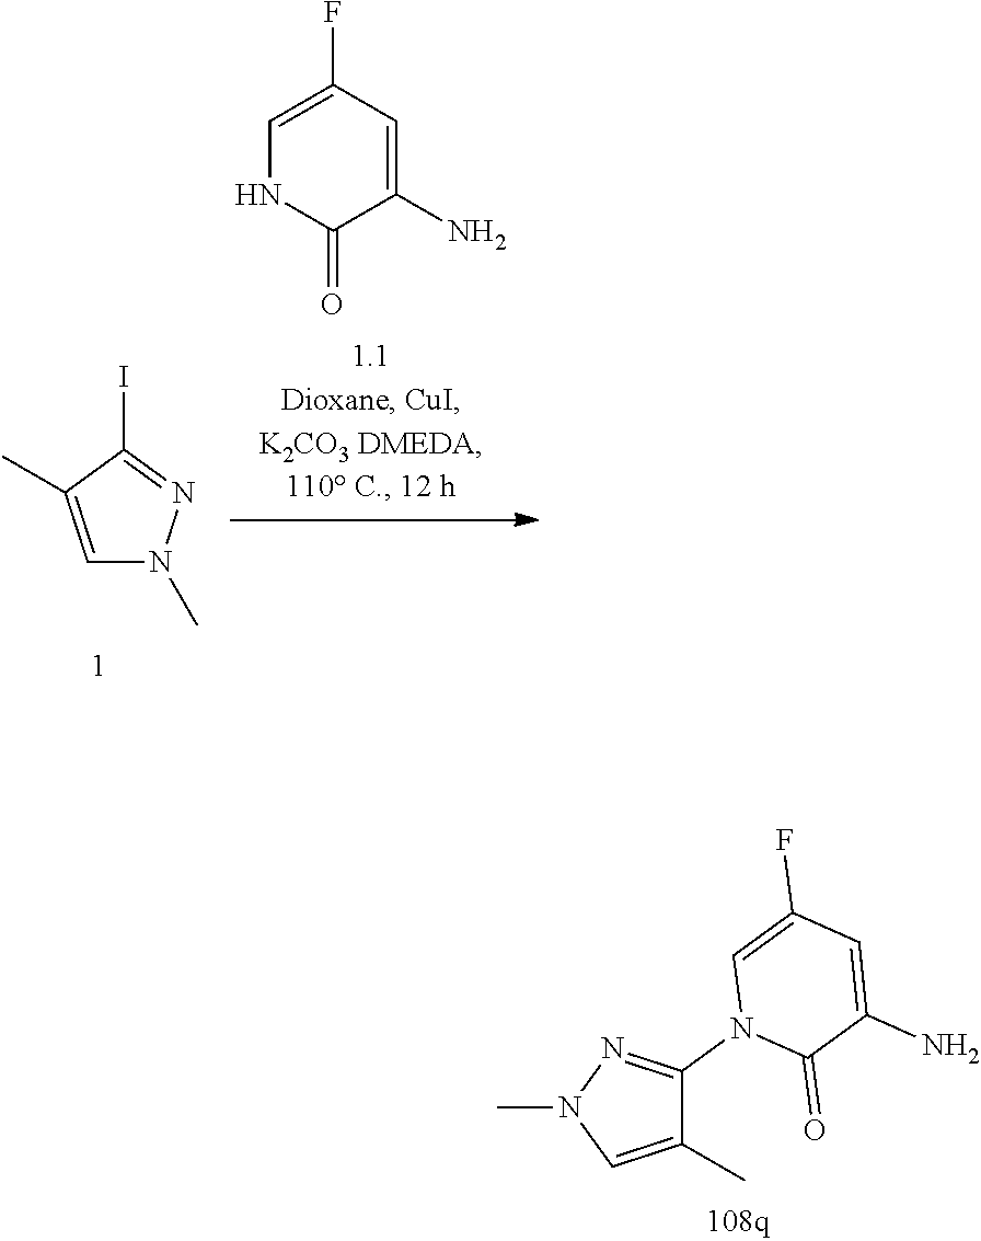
C1=C(F)C=C(N)C(=O)N1.CN1C=C(C)C(I)=N1.CC1=CN(C)N=C1N1C(=O)C(N)=CC(F)=C1
